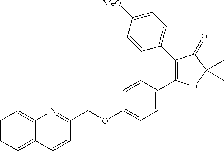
C1(C2=CC=C([MeO])C=C2)=C(C2=CC=C(OCC3=NC4=CC=CC=C4C=C3)C=C2)OC(C)(C)C1=O
